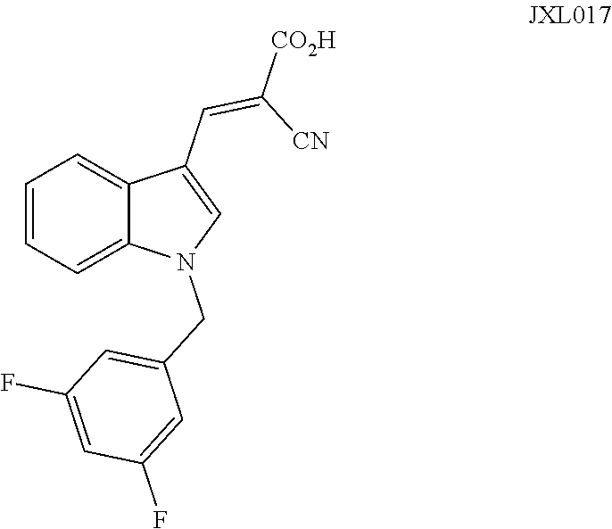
C1=CC=C2C(=C1)C(C=C([CN])[CO2H])=CN2CC1=CC(F)=CC(F)=C1
